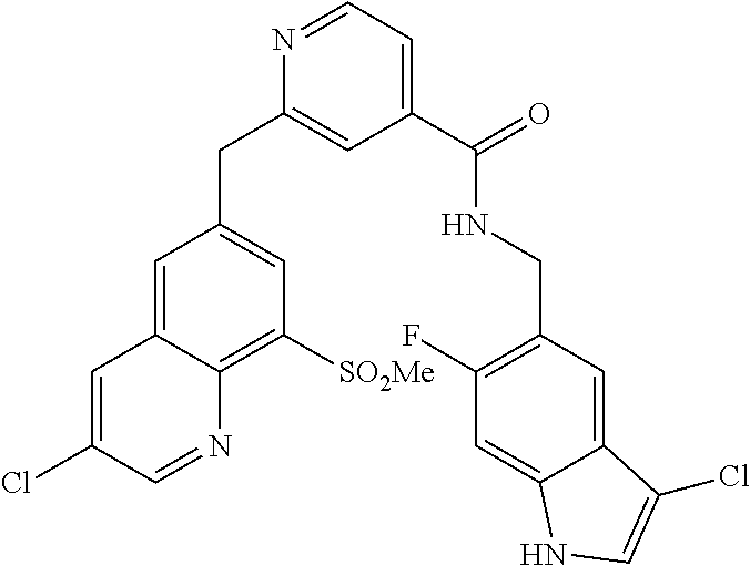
C1=C2C(=C([SO2Me])C=C1CC1=CC(C(=O)NCC3=C(F)C=C4C(=C3)C(Cl)=CN4)=CC=N1)N=CC(Cl)=C2
